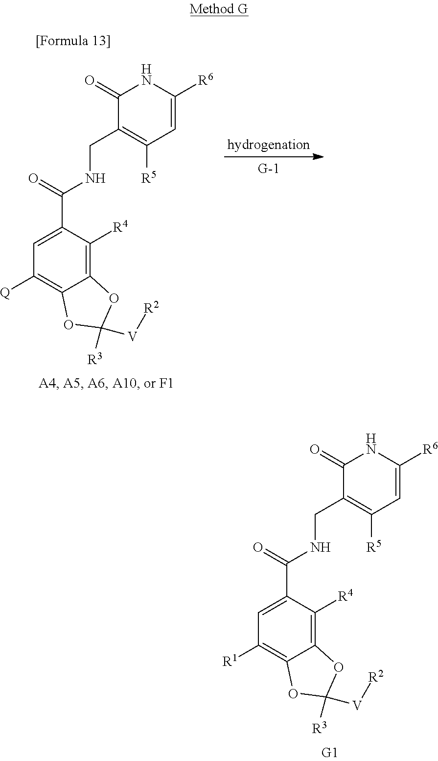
C1(=O)C(CNC(C2=CC([R1])=C3C(=C2[R4])OC([V][R2])([R3])O3)=O)=C([R5])C=C([R6])N1.C1(=O)C(CNC(C2=CC([Q])=C3C(=C2[R4])OC([V][R2])([R3])O3)=O)=C([R5])C=C([R6])N1
